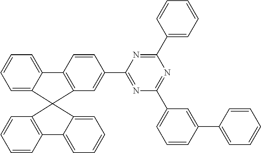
C1=C2C(=CC=C1)C1=C(C=C(C3=NC(C4=CC=CC(C5=CC=CC=C5)=C4)=NC(C4=CC=CC=C4)=N3)C=C1)C21C2=C(C=CC=C2)C2=CC=CC=C21
